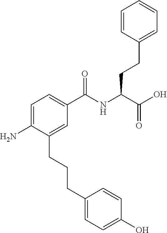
C1=C(N)C(CCCC2=CC=C(O)C=C2)=CC(C(NC(C(O)=O)CCC2=CC=CC=C2)=O)=C1
